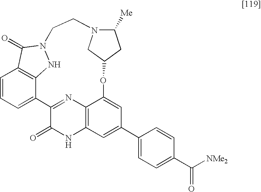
C1=CC=C2C3=C1C(=O)N(N3)CCN1C([Me])CC(OC3=CC(C4=CC=C(C([NMe2])=O)C=C4)=CC4=C3N=C2C(=O)N4)C1
